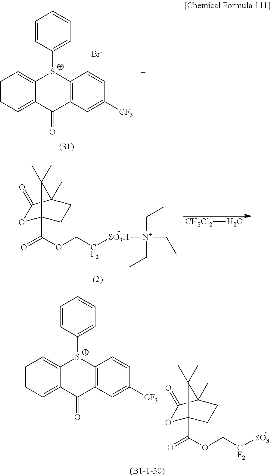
O1C2(C(OC[CF2][SO3H][N+](CC)(CC)CC)=O)CCC(C)(C1=O)C2(C)C.[CH2Cl2]O.C1=CC([S+]2C3=C(C=C([CF3])C=C3)C(=O)C3=CC=CC=C23)=CC=C1.[Br-].C1=CC([S+]2C3=C(C=C([CF3])C=C3)C(=O)C3=CC=CC=C23)=CC=C1.O1C2(C(OC[CF2][SO3])=O)CCC(C)(C1=O)C2(C)C
